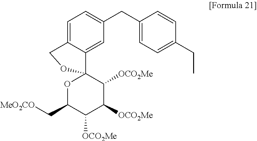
C12=CC(CC3=CC=C(CC)C=C3)=CC=C1COC21OC(C[MeO2CO])C([OCO2Me])C([OCO2Me])C1[OCO2Me]
